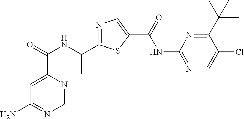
C1=NC(C(=O)NC(C2=NC=C(C(=O)NC3=NC=C(Cl)C(C(C)(C)C)=N3)S2)C)=CC(N)=N1
